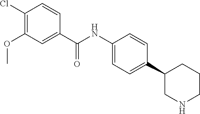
C1(Cl)=C(OC)C=C(C(NC2=CC=C(C3CNCCC3)C=C2)=O)C=C1
